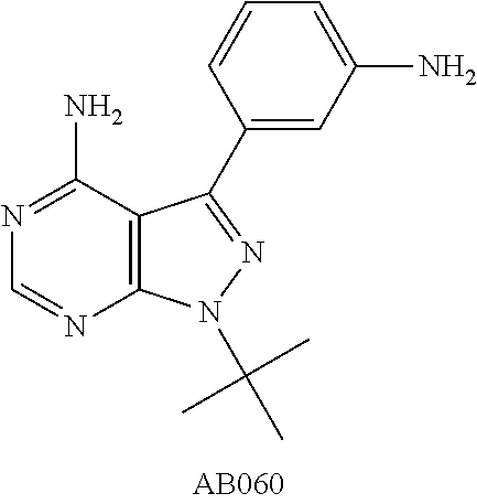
C12=C(C(N)=NC=N1)C(C1=CC(N)=CC=C1)=NN2C(C)(C)C
